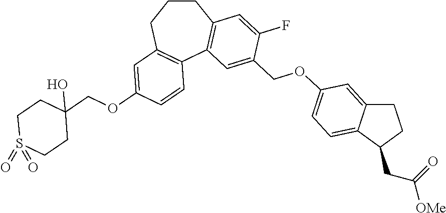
C1CCC2=C(C3=C1C=C(F)C(COC1=CC=C4C(=C1)CCC4CC([OMe])=O)=C3)C=CC(OCC1(O)CCS(=O)(=O)CC1)=C2
